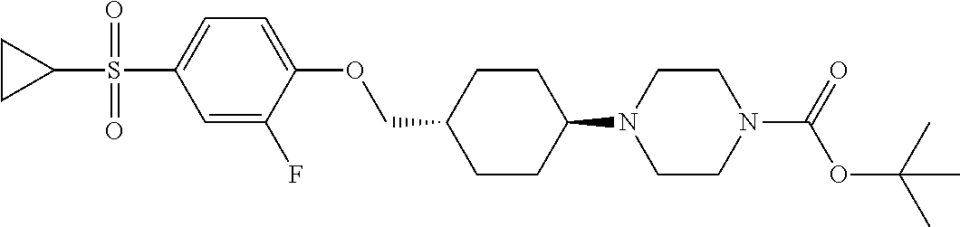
C1CC(N2CCN(C(OC(C)(C)C)=O)CC2)CCC1COC1=CC=C(S(=O)(=O)C2CC2)C=C1F
